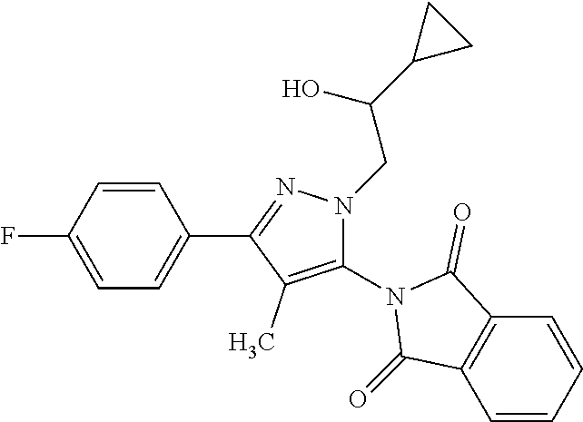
C1=CC(F)=CC=C1C1=NN(CC(C2CC2)O)C(N2C(=O)C3=C(C2=O)C=CC=C3)=C1C
